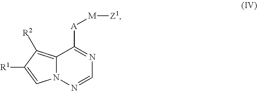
N12C(=C([R2])C([R1])=C1)C([A][M][Z1])=NC=N2
